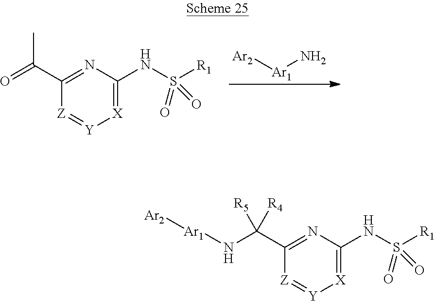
[Ar2][Ar1]N.N1=C(C(=O)C)[Z]=[Y][X]=C1NS([R1])(=O)=O.N1=C(C(N[Ar1][Ar2])([R5])[R4])[Z]=[Y][X]=C1NS([R1])(=O)=O
